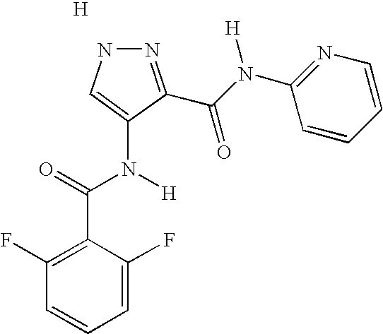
N1N=C(C(N(C2=NC=CC=C2)[H])=O)C(N(C(=O)C2=C(F)C=CC=C2F)[H])=C1.[H]
